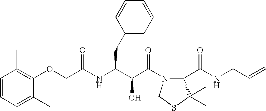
O(CC(NC(C(C(N1C(C(NCC=C)=O)C(C)(C)SC1)=O)O)CC1=CC=CC=C1)=O)C1=C(C)C=CC=C1C
